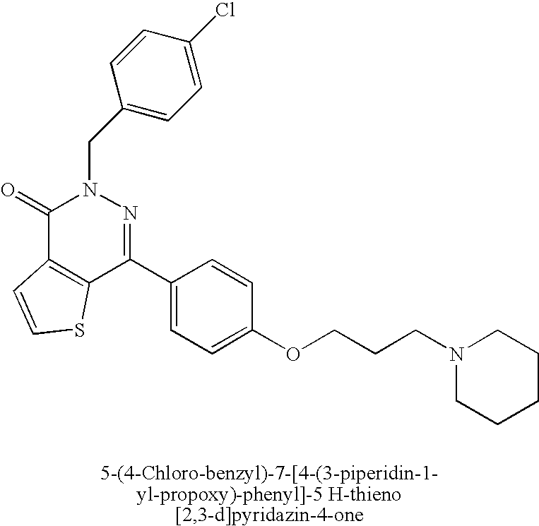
C1(=O)C2=C(C(C3=CC=C(OCCCN4CCCCC4)C=C3)=NN1CC1=CC=C(Cl)C=C1)SC=C2
